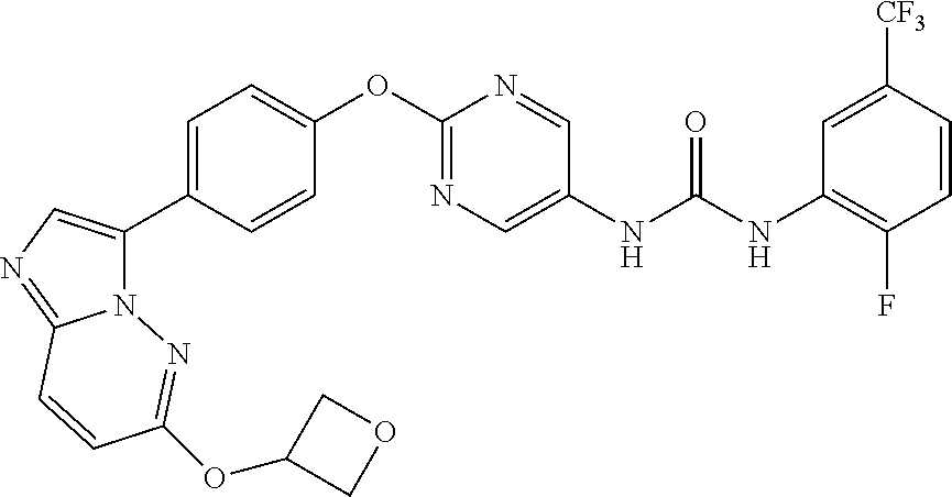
C1=C(C2=CN=C3N2N=C(OC2COC2)C=C3)C=CC(OC2=NC=C(NC(=O)NC3=C(F)C=CC([CF3])=C3)C=N2)=C1
